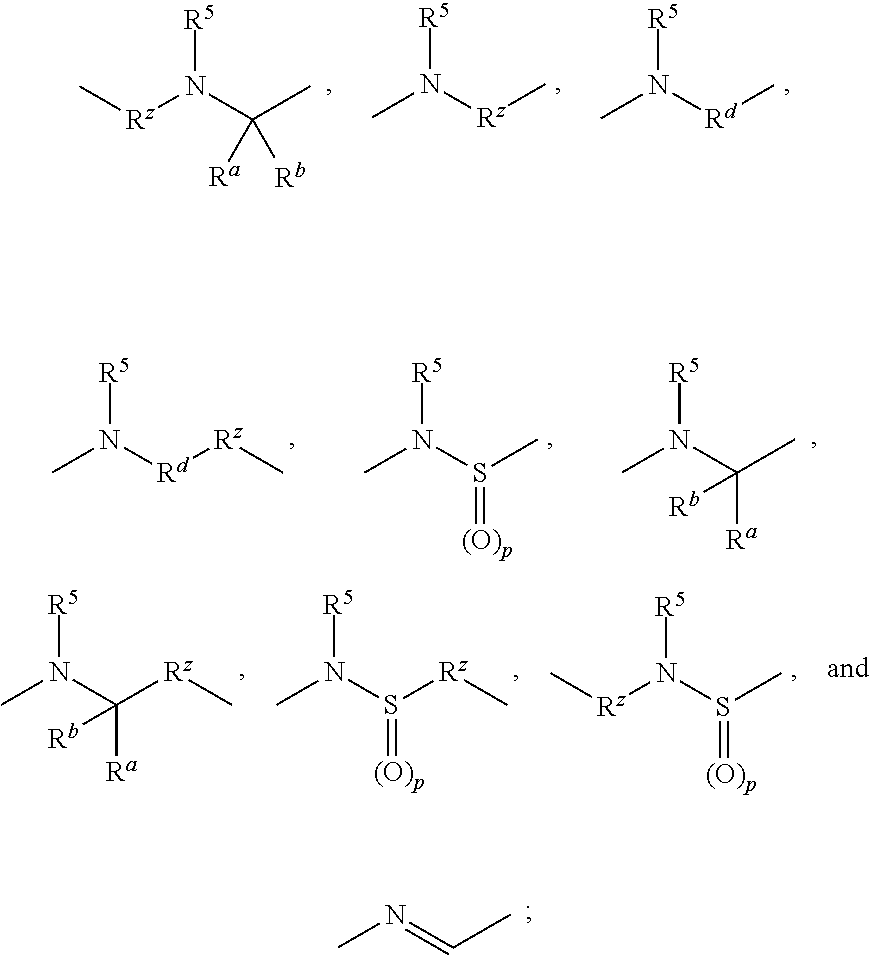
CN=CC.C[Rz]N(C(C)([Ra])[Rb])[R5].CN([Rz]C)[R5].CN([Rd]C)[R5].CN(S(C)=[(O)p])[R5].CN([R5])[Rd][Rz]C.CN(C(C)([Rb])[Ra])[R5].CN([R5])S([Rz]C)=[(O)p].CN(C([Rz]C)([Rb])[Ra])[R5].S(C)(=[(O)p])N([R5])[Rz]C
